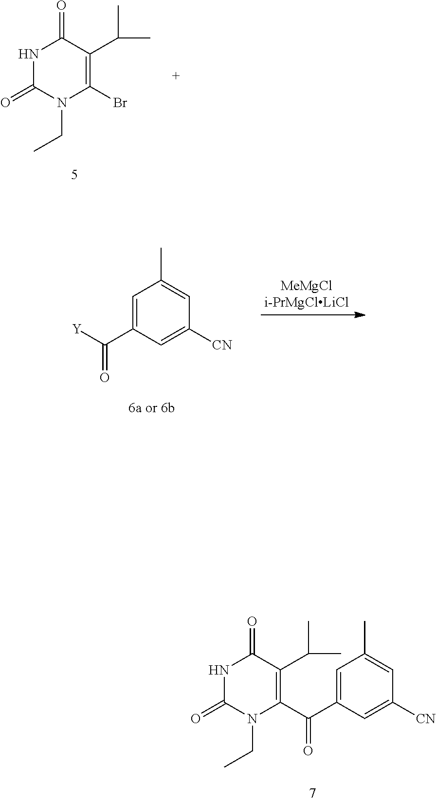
N1C(=O)N(CC)C(Br)=C(C(C)C)C1=O.C1=C(C([Y])=O)C=C([CN])C=C1C.C1=C(C(=O)C2=C(C(C)C)C(=O)NC(=O)N2CC)C=C([CN])C=C1C
